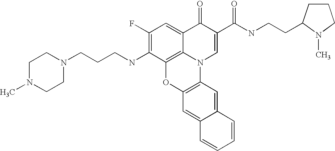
C1(F)=C(NCCCN2CCN(C)CC2)C2=C3C(=C1)C(=O)C(C(=O)NCCC1CCCN1C)=CN3C1=C(O2)C=C2C(=C1)C=CC=C2
